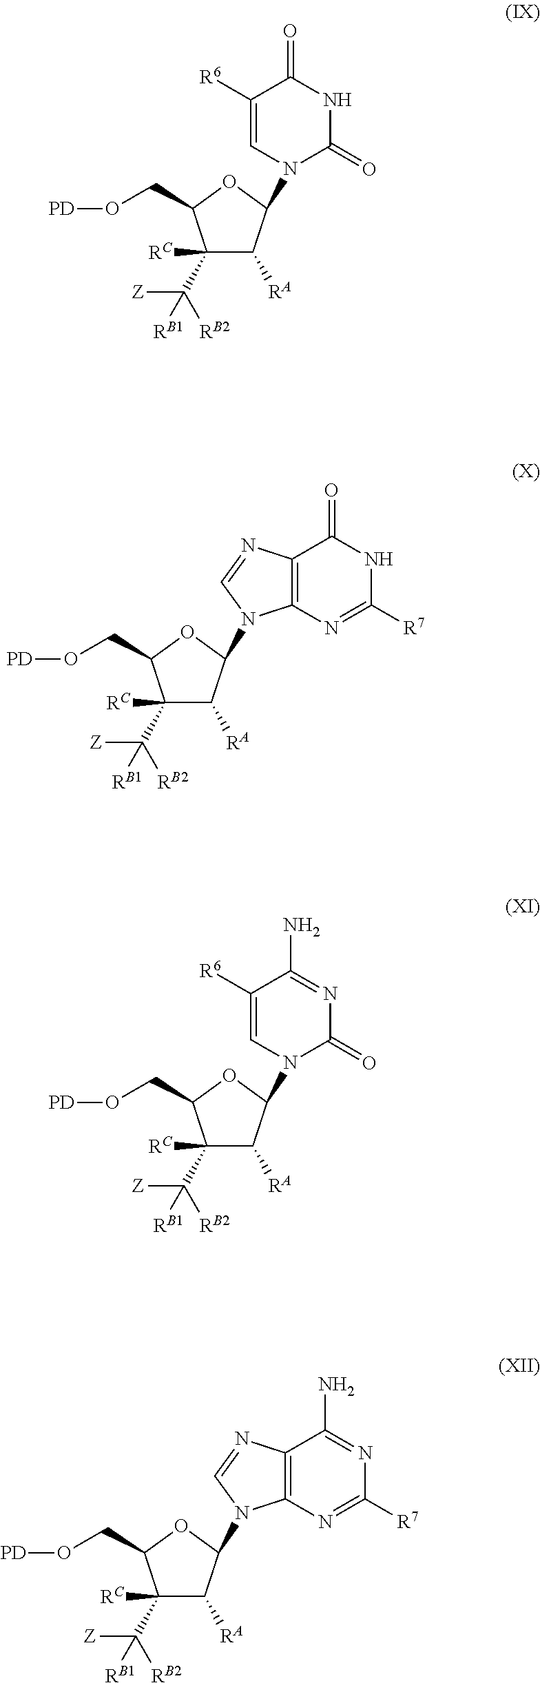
C1(C([RB2])([Z])[RB1])([RC])C([RA])C(N2C(=O)NC(=O)C([R6])=C2)OC1CO[PD].C1(C([RB2])([Z])[RB1])([RC])C([RA])C(N2C3=C(C(=O)NC([R7])=N3)N=C2)OC1CO[PD].C1(C([RB2])([Z])[RB1])([RC])C([RA])C(N2C(=O)N=C(N)C([R6])=C2)OC1CO[PD].C1(C([RB2])([Z])[RB1])([RC])C([RA])C(N2C3=C(C(N)=NC([R7])=N3)N=C2)OC1CO[PD]
